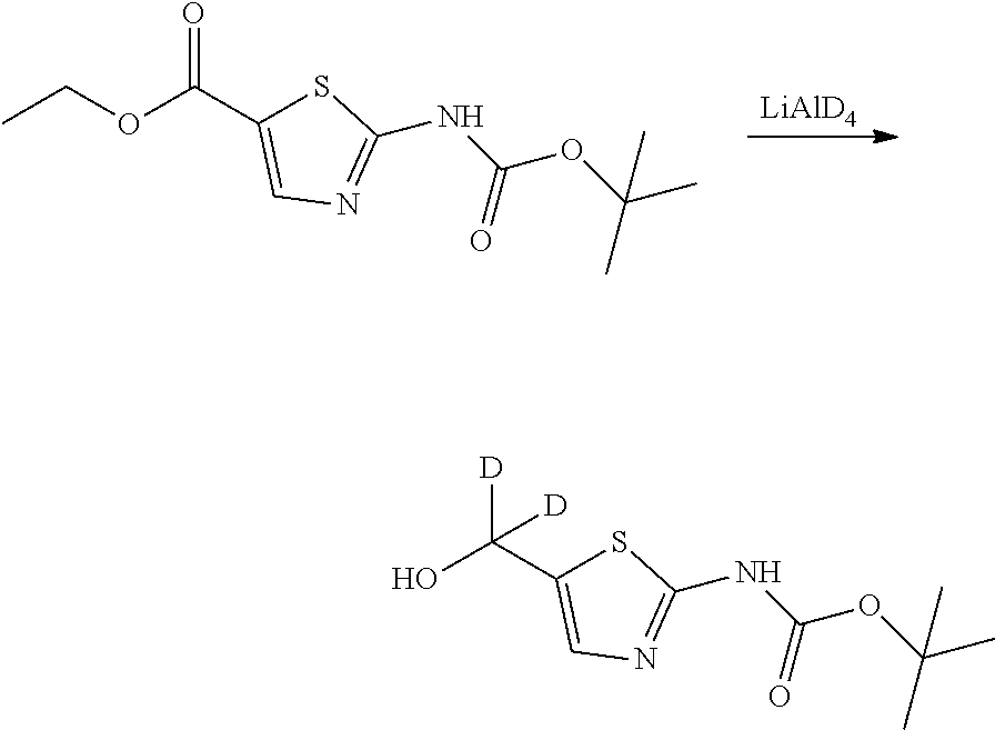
[LiAlD4].O=C(C1=CN=C(NC(OC(C)(C)C)=O)S1)OCC.[D]C(C1=CN=C(NC(OC(C)(C)C)=O)S1)(O)[D]
